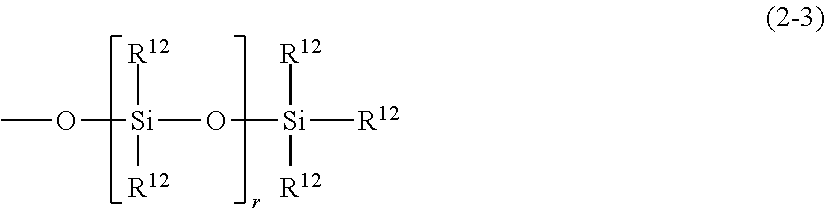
CO[Si](O[Si]([R12])([R12])[R12])([R12])[R12]
